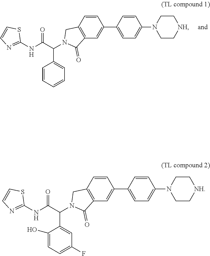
C12=C(C(=O)N(C(C3=CC(F)=CC=C3O)C(NC3=NC=CS3)=O)C1)C=C(C1=CC=C(N3CC[NH]CC3)C=C1)C=C2.C12=C(C(=O)N(C(C3=CC=CC=C3)C(NC3=NC=CS3)=O)C1)C=C(C1=CC=C(N3CC[NH]CC3)C=C1)C=C2
